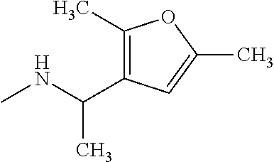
N(C)C(C)C1=C(C)OC(C)=C1
